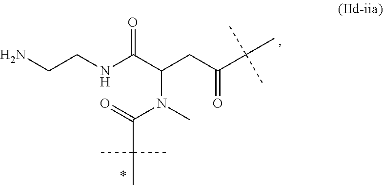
NCCNC(C(CC(C(C)(C)C)=O)N(C)C(=O)C(C)(C)C)=O
